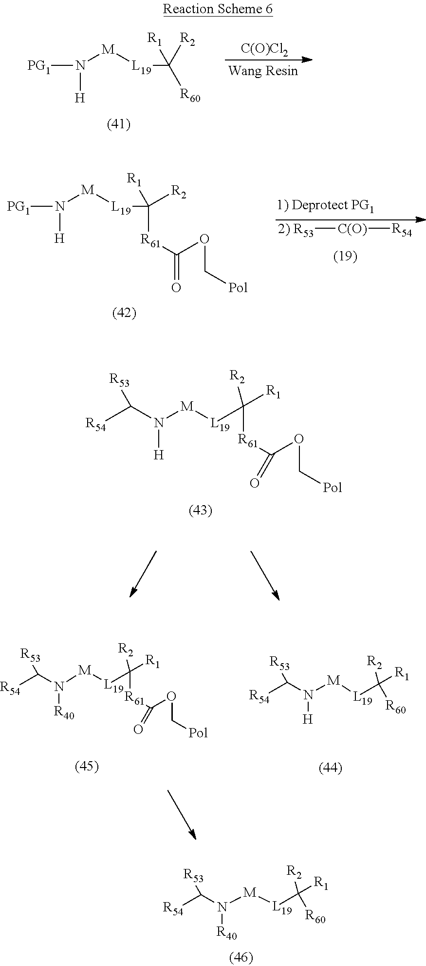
N([H])([M][L19]C([R60])([R2])[R1])[PG1].[C(O)Cl2].[R54]C(N([M][L19]C([R61]C(OC[Pol])=O)([R2])[R1])[H])[R53].[R54]C(N([M][L19]C([R61]C(OC[Pol])=O)([R2])[R1])[R40])[R53].[R54]C(N([M][L19]C([R2])([R1])[R60])[H])[R53].[R54]C(N([M][L19]C([R2])([R1])[R60])[R40])[R53].N([H])([M][L19]C([R61]C(OC[Pol])=O)([R2])[R1])[PG1].[2) R53][C(O)][R54]
